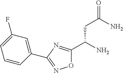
O1C(C(N)CC(=O)N)=NC(C2=CC(F)=CC=C2)=N1
